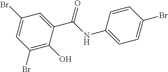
C1(Br)=CC(Br)=C(O)C(C(NC2=CC=C(Br)C=C2)=O)=C1
